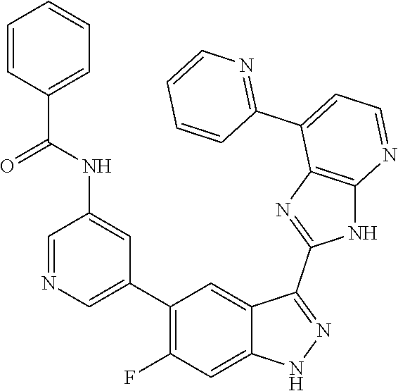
C1=NC=C(C2=C(F)C=C3C(=C2)C(C2=NC4=C(N2)N=CC=C4C2=NC=CC=C2)=NN3)C=C1NC(C1=CC=CC=C1)=O
